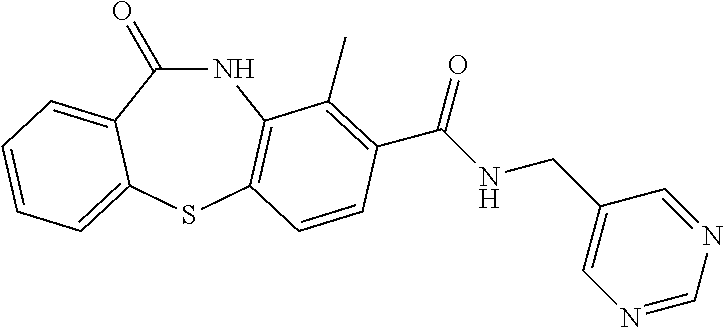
C1(=O)NC2=C(SC3=CC=CC=C13)C=CC(C(NCC1=CN=CN=C1)=O)=C2C
